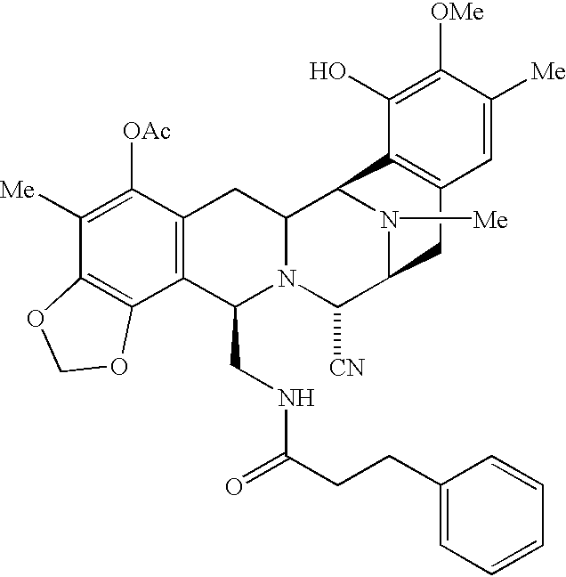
C1([Me])=C([OAc])C2=C(C3=C1OCO3)C(CNC(=O)CCC1=CC=CC=C1)N1C(C2)C2N([Me])C(C1[CN])CC1=C2C(O)=C([OMe])C([Me])=C1
